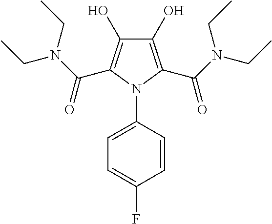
C1(O)=C(C(N(CC)CC)=O)N(C2=CC=C(F)C=C2)C(C(N(CC)CC)=O)=C1O
